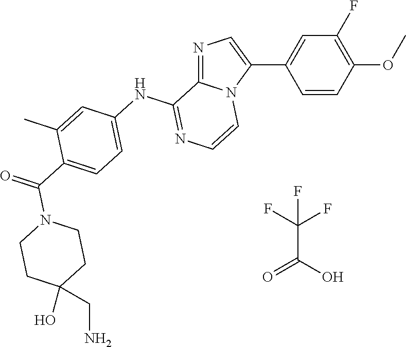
C(C(O)=O)(F)(F)F.C1=CC(OC)=C(F)C=C1C1=CN=C2N1C=CN=C2NC1=CC=C(C(=O)N2CCC(O)(CN)CC2)C(C)=C1
